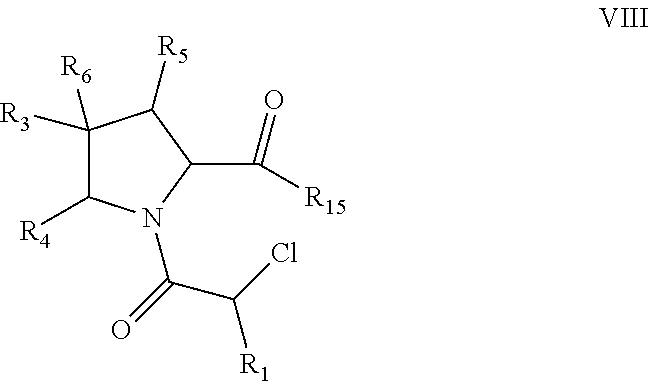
C1([R3])([R6])C([R4])N(C(=O)C(Cl)[R1])C(C([R15])=O)C1[R5]
